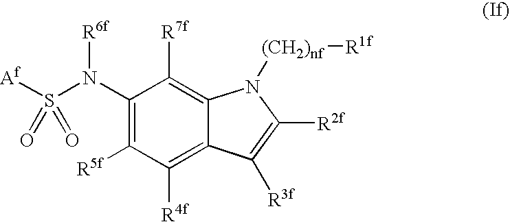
C1(N(S(=O)(=O)[Af])[R6f])=C([R5f])C([R4f])=C2C(=C1[R7f])N([(CH2)nf][R1f])C([R2f])=C2[R3f]
